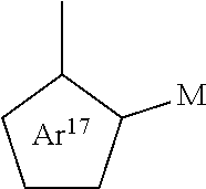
C1CC([M])C(C)C1
